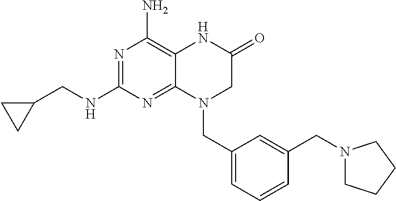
N1=C(NCC2CC2)N=C2C(=C1N)NC(=O)CN2CC1=CC=CC(CN2CCCC2)=C1
